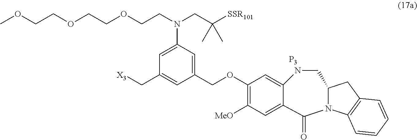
[X3]CC1=CC(COC2=C([MeO])C=C3C(=C2)NCC2N(C3=O)C3=C(C2)C=CC=C3)=CC(N(CCOCCOCCOC)CC([SSR101])(C)C)=C1.[P3]
